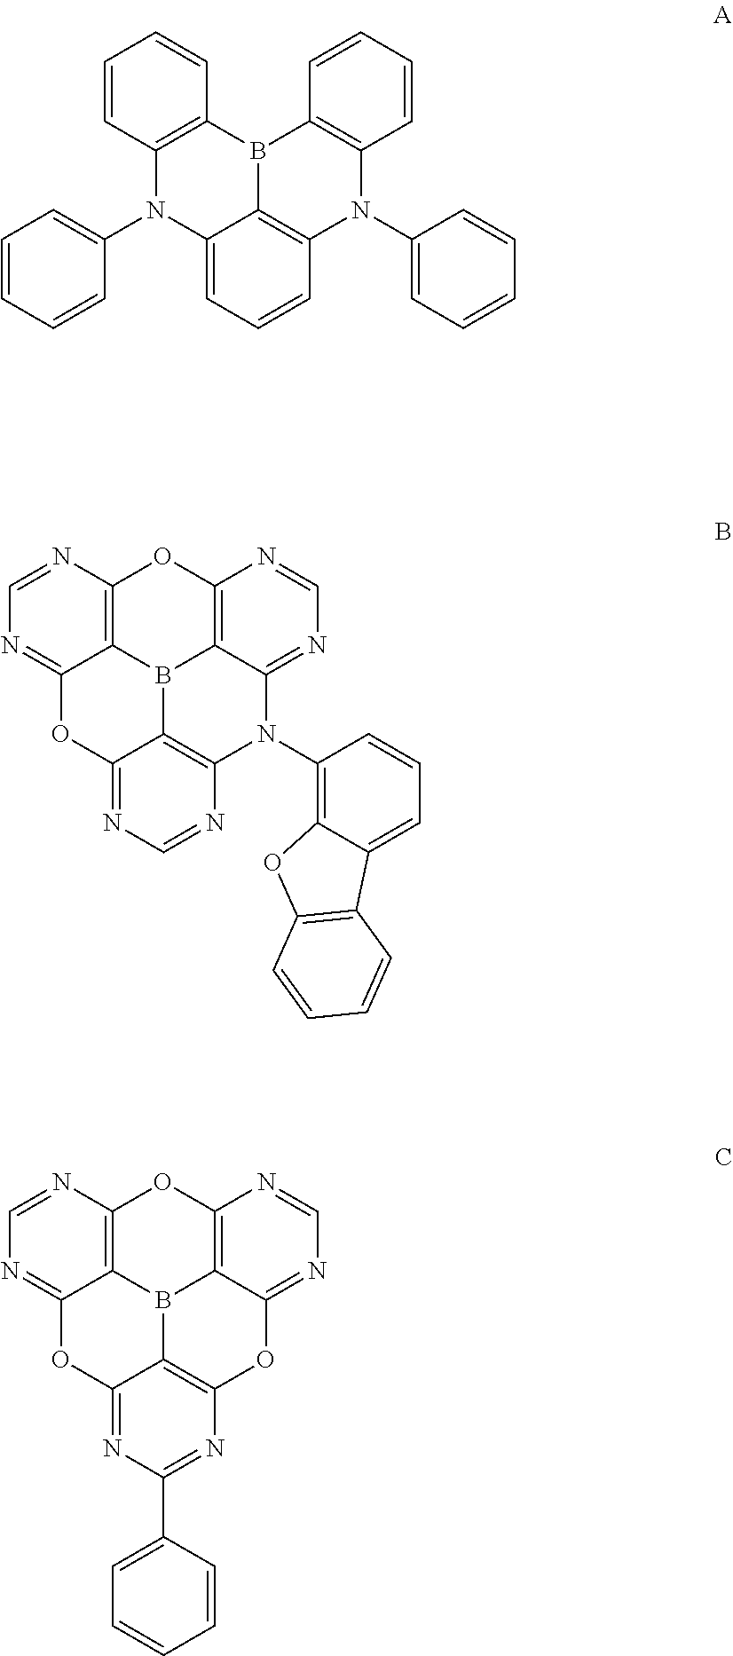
C1=CC2=C(C=C1)B1C3=C(N(C4=CC=CC=C4)C4=C1C=CC=C4)C=CC=C3N2C1=CC=CC=C1.C1=NC2=C3C(=N1)OC1=NC=NC4=C1B3C1=C(O2)N=CN=C1N4C1=C2C(=CC=C1)C1=C(O2)C=CC=C1.C1=NC2=C3C(=N1)OC1=NC(C4=CC=CC=C4)=NC4=C1B3C1=C(O2)N=CN=C1O4
